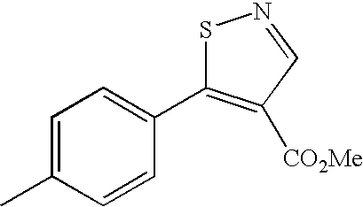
C1=C(C)C=CC(C2=C([CO2Me])C=NS2)=C1
